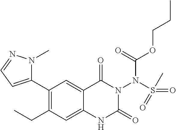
C1(C2=CC=NN2C)=C(CC)C=C2C(=C1)C(=O)N(N(S(=O)(C)=O)C(OCCC)=O)C(=O)N2
